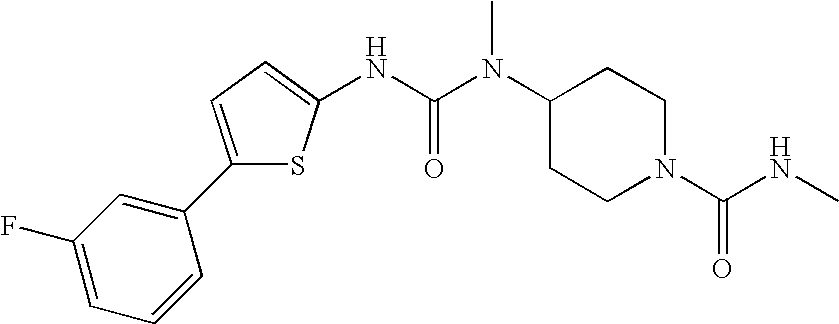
N(C(N(C)C1CCN(C(NC)=O)CC1)=O)C1=CC=C(C2=CC(F)=CC=C2)S1
